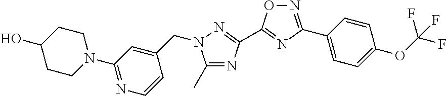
C1CN(C2=NC=CC(CN3C(C)=NC(C4=NC(C5=CC=C(OC(F)(F)F)C=C5)=NO4)=N3)=C2)CCC1O
